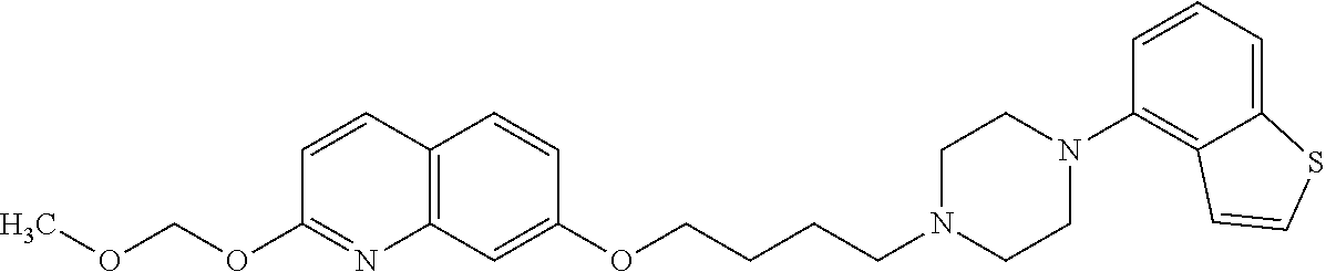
C12=C(C=C(OCCCCN3CCN(C4=C5C(=CC=C4)SC=C5)CC3)C=C1)N=C(OCOC)C=C2
